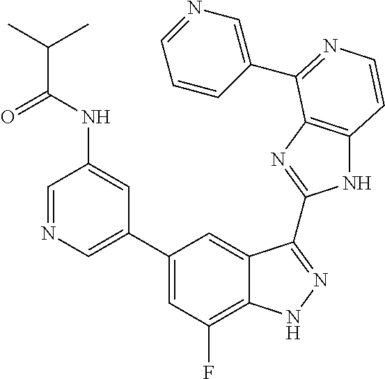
C1(C2=CN=CC(NC(=O)C(C)C)=C2)=CC(F)=C2C(=C1)C(C1=NC3=C(N1)C=CN=C3C1=CN=CC=C1)=NN2
